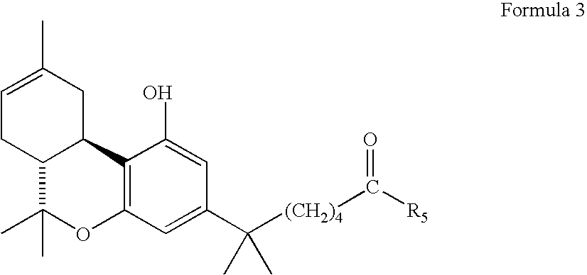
C1=C(C)CC2C(C1)C(C)(C)OC1=C2C(O)=CC(C([(CH2)4]C([R5])=O)(C)C)=C1
